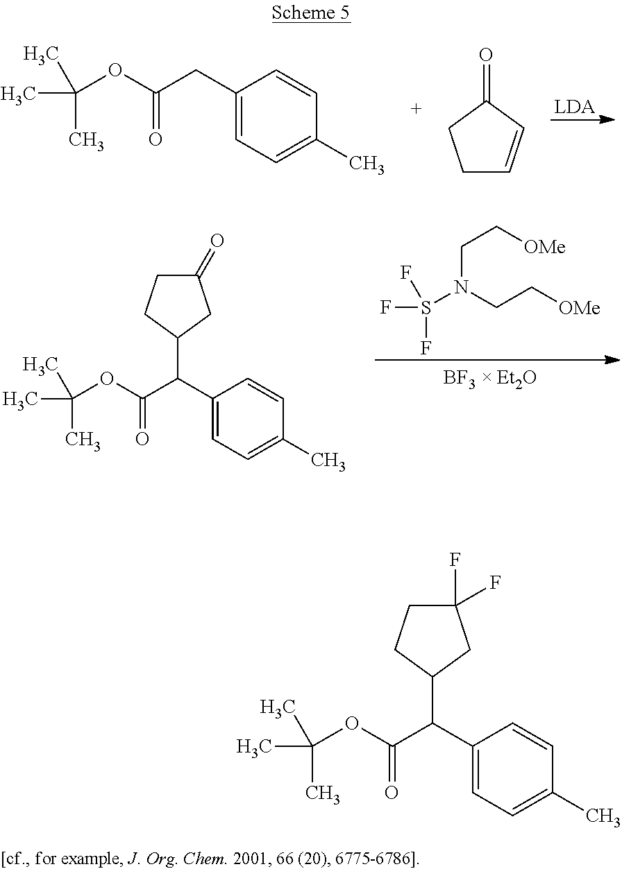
C1(C(C(OC(C)(C)C)=O)C2CCC(F)(F)C2)=CC=C(C)C=C1.C1(CC(OC(C)(C)C)=O)=CC=C(C)C=C1.C1C=CC(=O)C1.C1(C(C(OC(C)(C)C)=O)C2CCC(=O)C2)=CC=C(C)C=C1.C(N(CC[OMe])S(F)(F)F)C[OMe]
